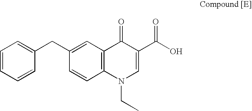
C12=C(C=C(CC3=CC=CC=C3)C=C1)C(=O)C(C(O)=O)=CN2CC
